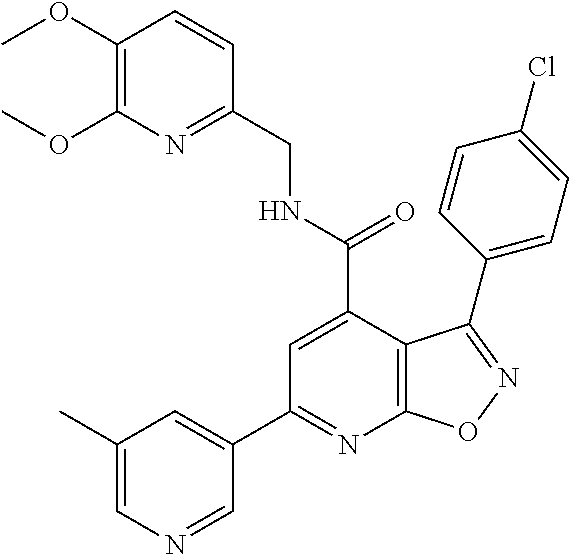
C1(OC)=C(OC)N=C(CNC(=O)C2=CC(C3=CC(C)=CN=C3)=NC3=C2C(C2=CC=C(Cl)C=C2)=NO3)C=C1
